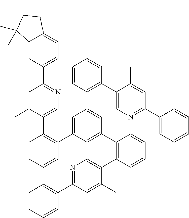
C12=CC(C3=NC=C(C4=C(C5=CC(C6=C(C7=CN=C(C8=CC=CC=C8)C=C7C)C=CC=C6)=CC(C6=C(C7=CN=C(C8=CC=CC=C8)C=C7C)C=CC=C6)=C5)C=CC=C4)C(C)=C3)=CC=C1C(C)(C)CC2(C)C
